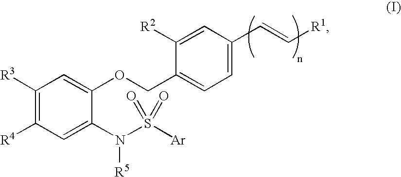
C1([R3])=C([R4])C=C(N(S([Ar])(=O)=O)[R5])C(OCC2=CC=C(C=C[R1])C=C2[R2])=C1
